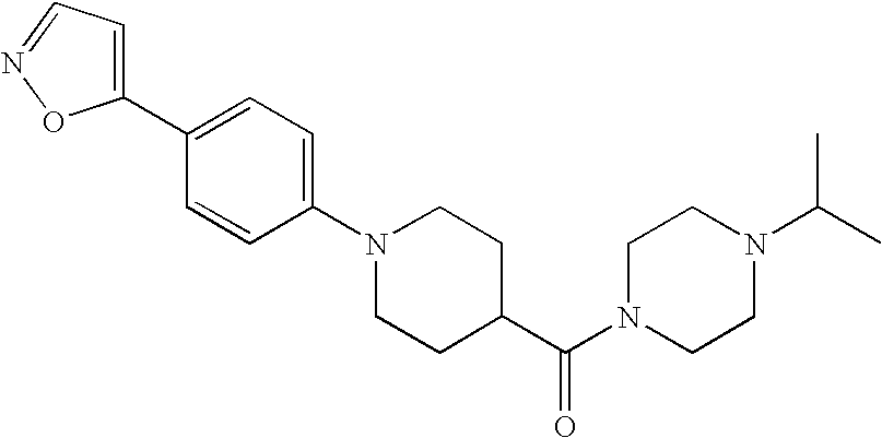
C1(C2=CC=C(N3CCC(C(N4CCN(C(C)C)CC4)=O)CC3)C=C2)=CC=NO1
